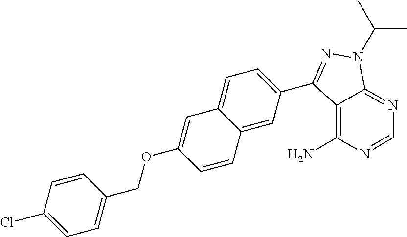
C12=C(N)N=CN=C1N(C(C)C)N=C2C1=CC=C2C(=C1)C=CC(OCC1=CC=C(Cl)C=C1)=C2
